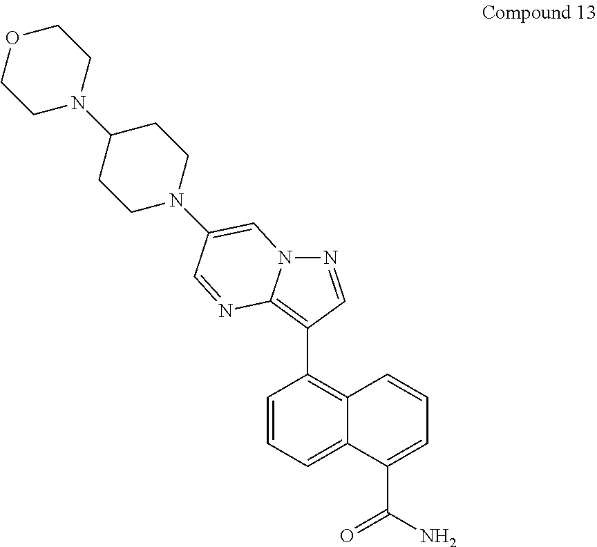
N1=CC(C2=C3C(=CC=C2)C(C(N)=O)=CC=C3)=C2N1C=C(N1CCC(N3CCOCC3)CC1)C=N2
